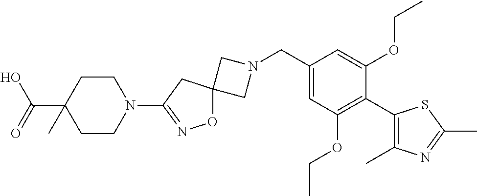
C1N(CC2=CC(OCC)=C(C3=C(C)N=C(C)S3)C(OCC)=C2)CC12ON=C(N1CCC(C(O)=O)(C)CC1)C2
